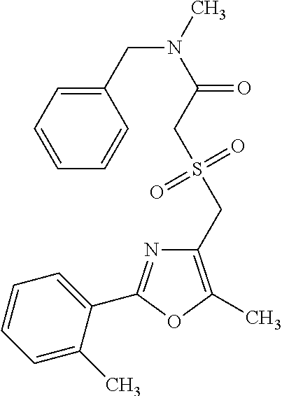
C1(CS(=O)(=O)CC(=O)N(C)CC2=CC=CC=C2)=C(C)OC(C2=CC=CC=C2C)=N1
